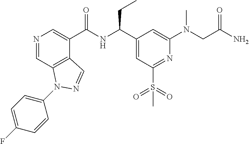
N1=CC2=C(C(C(NC(C3=CC(S(C)(=O)=O)=NC(N(CC(N)=O)C)=C3)CC)=O)=C1)C=NN2C1=CC=C(F)C=C1
